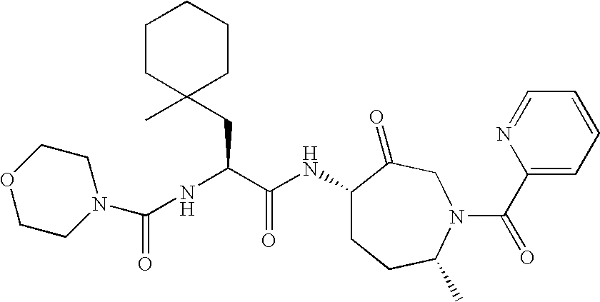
N1(C(NC(C(NC2CCC(C)N(C(C3=CC=CC=N3)=O)CC2=O)=O)CC2(C)CCCCC2)=O)CCOCC1
